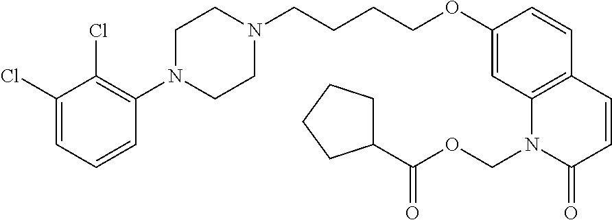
C1(Cl)=CC=CC(N2CCN(CCCCOC3=CC4=C(C=C3)C=CC(=O)N4COC(=O)C3CCCC3)CC2)=C1Cl
